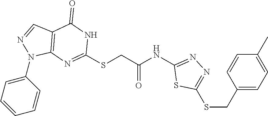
C1(N2C3=C(C=N2)C(=O)NC(SCC(NC2=NN=C(SCC4=CC=C(C)C=C4)S2)=O)=N3)=CC=CC=C1
